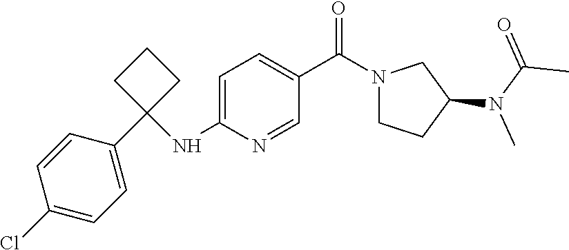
N(C1=CC=C(C(N2CCC(N(C(=O)C)C)C2)=O)C=N1)C1(C2=CC=C(Cl)C=C2)CCC1
